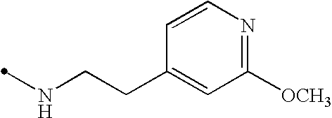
N(CCC1=CC([OCH3])=NC=C1)C
